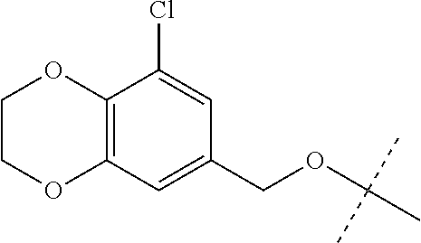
C1COC2=C(O1)C(Cl)=CC(COC(C)(C)C)=C2
